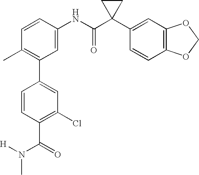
C1(NC(C2(C3=CC4=C(C=C3)OCO4)CC2)=O)=CC(C2=CC(Cl)=C(C(N([H])C)=O)C=C2)=C(C)C=C1
